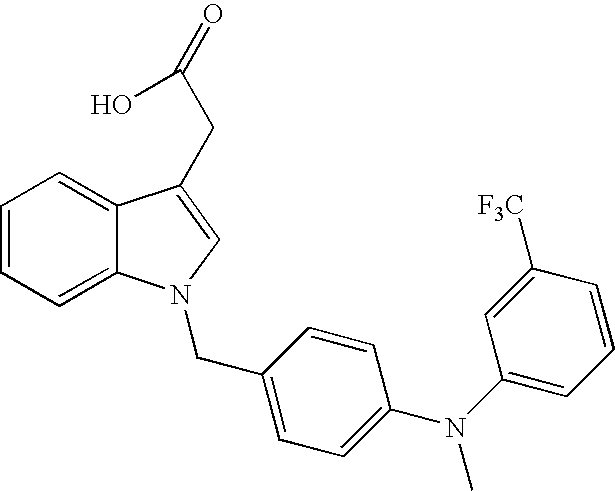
C1=CC=C2C(=C1)C(CC(=O)O)=CN2CC1=CC=C(N(C2=CC=CC([F3C])=C2)C)C=C1
